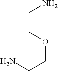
NCCOCCN
